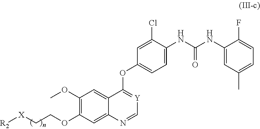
C1(OC)=C(OCC[X][R2])C=C2C(=C1)C(OC1=CC=C(NC(NC3=CC(C)=CC=C3F)=O)C(Cl)=C1)=[Y]C=N2
